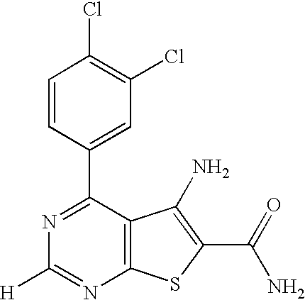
N1=C(C2=CC(Cl)=C(Cl)C=C2)C2=C(N=C1[H])SC(C(N)=O)=C2N
